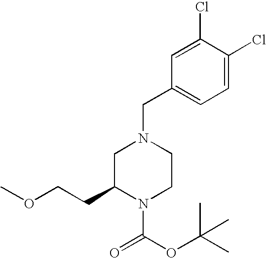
C1(Cl)=CC(CN2CC(CCOC)N(C(OC(C)(C)C)=O)CC2)=CC=C1Cl
